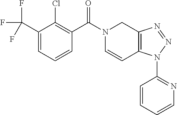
C1(C(F)(F)F)=CC=CC(C(N2C=CC3=C(C2)N=NN3C2=NC=CC=C2)=O)=C1Cl
